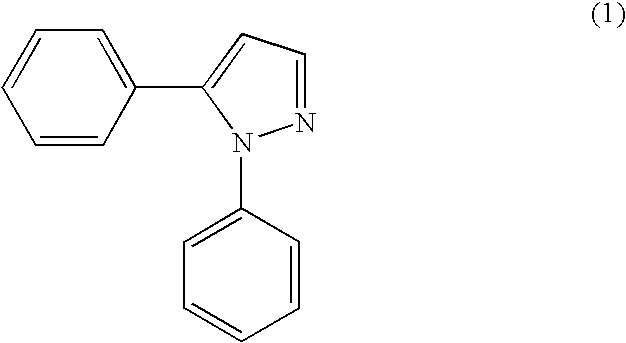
C1(C2=CC=NN2C2=CC=CC=C2)=CC=CC=C1
